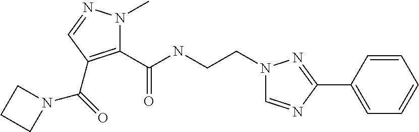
C1(C(NCCN2C=NC(C3=CC=CC=C3)=N2)=O)=C(C(=O)N2CCC2)C=NN1C
